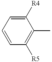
C1=CC([R5])=C(C)C([R4])=C1
